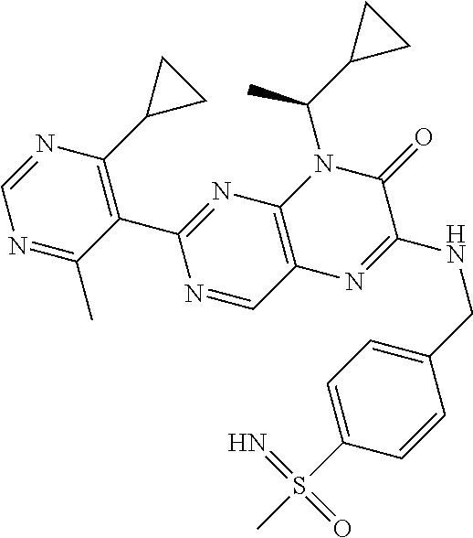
C1(C2=NC3=C(C=N2)N=C(NCC2=CC=C(S(C)(=N)=O)C=C2)C(=O)N3C(C2CC2)C)=C(C2CC2)N=CN=C1C
